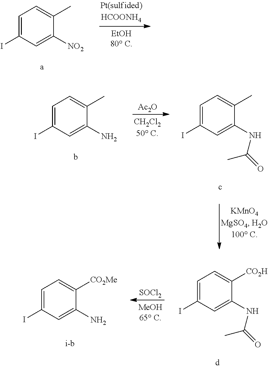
C1=C(I)C=C([NO2])C(C)=C1.C1=C(I)C=C(N)C(C)=C1.[Ac2O].C1=C(I)C=C(NC(=O)C)C(C)=C1.C1=C(I)C=C(NC(=O)C)C([CO2H])=C1.[SOCl2].C1=C(I)C=C(N)C([CO2Me])=C1
